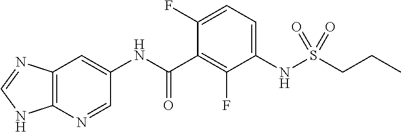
N(C(=O)C1=C(F)C(NS(CCC)(=O)=O)=CC=C1F)C1=CC2=C(N=C1)NC=N2
